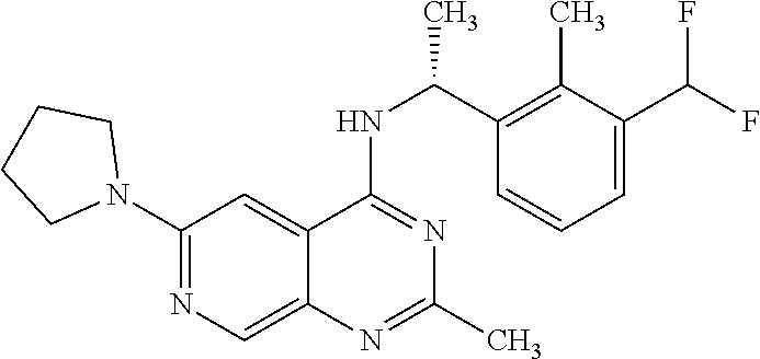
C1(N2CCCC2)=NC=C2C(=C1)C(NC(C)C1=C(C)C(C(F)F)=CC=C1)=NC(C)=N2
